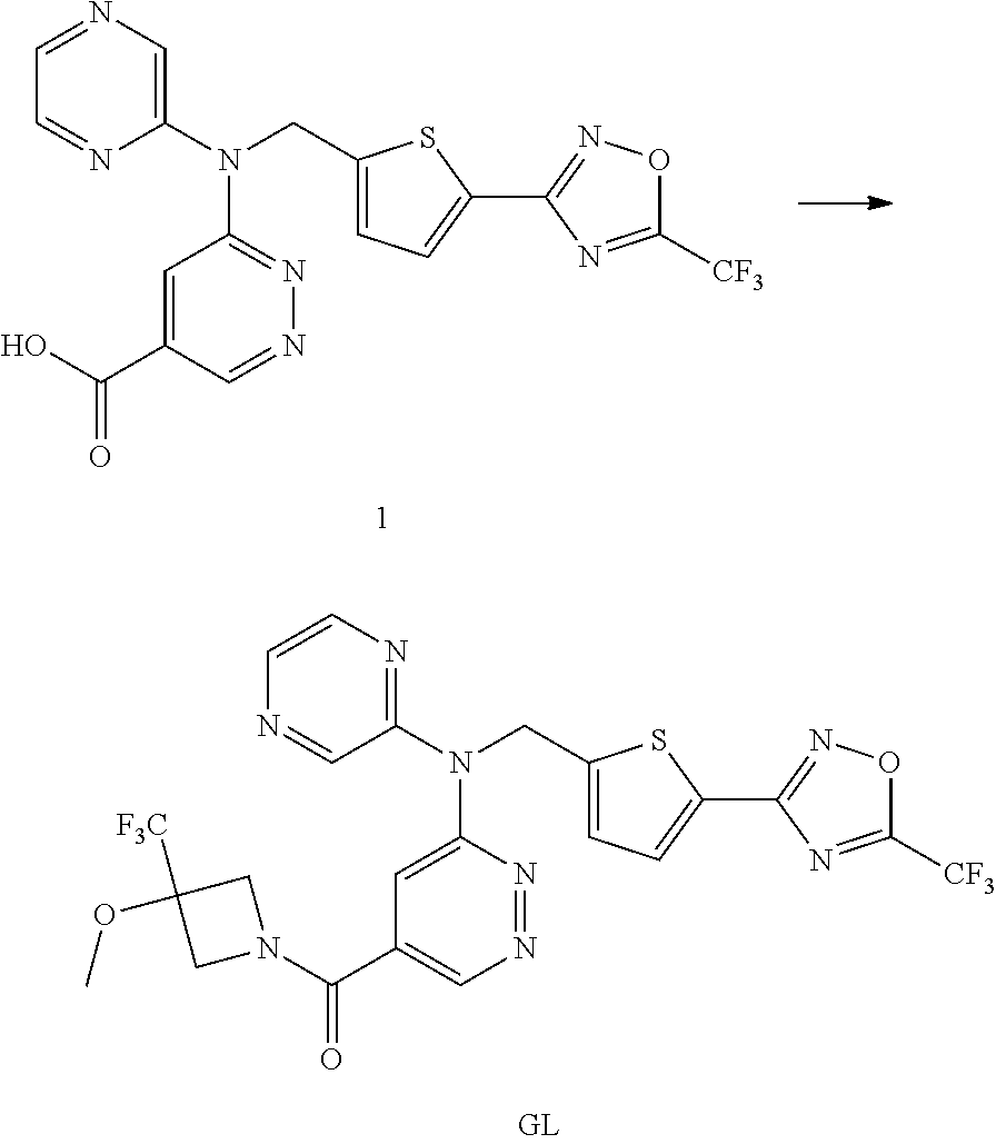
C1(N(CC2=CC=C(C3=NOC([CF3])=N3)S2)C2=NN=CC(C(O)=O)=C2)=CN=CC=N1.C1(N(CC2=CC=C(C3=NOC([CF3])=N3)S2)C2=CC(C(N3CC(OC)([F3C])C3)=O)=CN=N2)=NC=CN=C1
